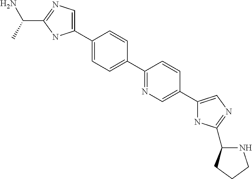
C1(C2=CC=C(C3=CN=C(C(C)N)N3)C=C2)=NC=C(C2=CN=C(C3NCCC3)N2)C=C1
